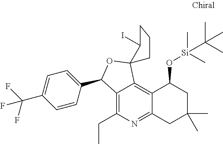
C12=C(CC)N=C3C(=C1C1(OC2C2=CC=C(C(F)(F)F)C=C2)C(I)CCC1)C(O[Si](C)(C)C(C)(C)C)CC(C)(C)C3
